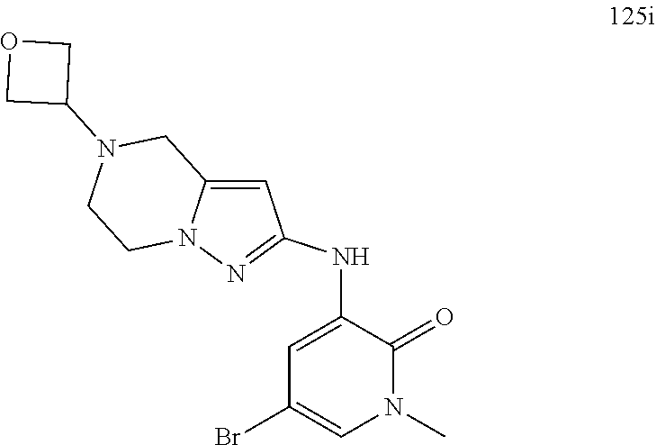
C12=CC(NC3=CC(Br)=CN(C)C3=O)=NN1CCN(C1COC1)C2
